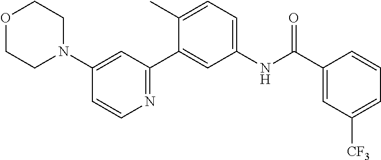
O1CCN(C2=CC(C3=CC(NC(C4=CC([CF3])=CC=C4)=O)=CC=C3C)=NC=C2)CC1
